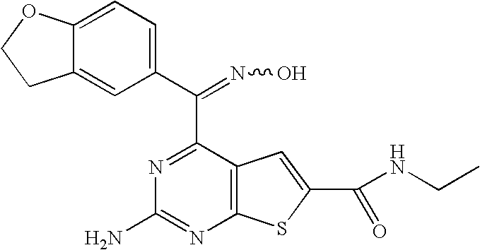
C1(C(=NO)C2=NC(N)=NC3=C2C=C(C(NCC)=O)S3)=CC=C2C(=C1)CCO2
